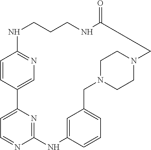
C1=CC2=CN=C1NCCCNC(=O)CN1CCN(CC3=CC=CC(=C3)NC3=NC2=CC=N3)CC1
